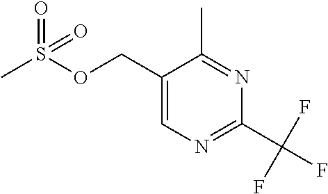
C1(COS(C)(=O)=O)=CN=C(C(F)(F)F)N=C1C
